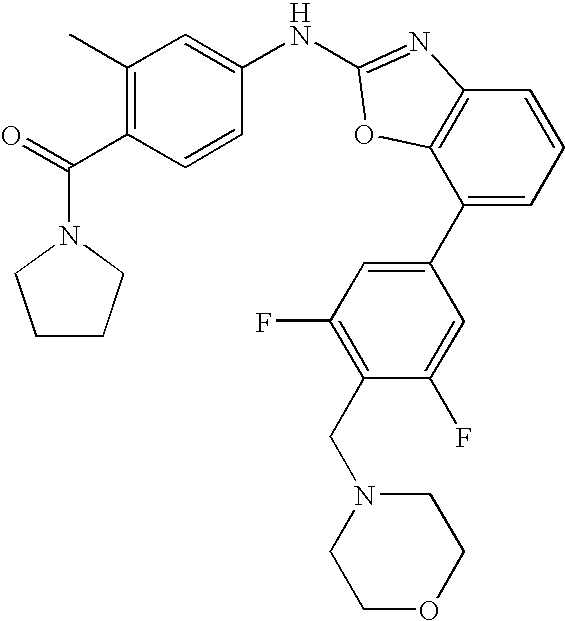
C1(C)=C(C(=O)N2CCCC2)C=CC(NC2=NC3=C(C(C4=CC(F)=C(CN5CCOCC5)C(F)=C4)=CC=C3)O2)=C1
